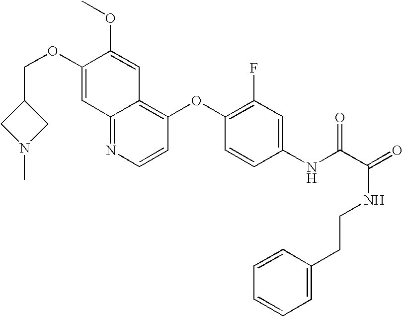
C12=NC=CC(OC3=C(F)C=C(NC(C(=O)NCCC4=CC=CC=C4)=O)C=C3)=C1C=C(OC)C(OCC1CN(C)C1)=C2
